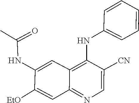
CC(=O)NC1=CC2=C(NC3=CC=CC=C3)C([CN])=CN=C2C=C1[EtO]
